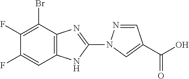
C1=NN(C2=NC3=C(N2)C=C(F)C(F)=C3Br)C=C1C(O)=O
